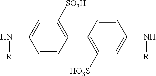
C1=C(N[R])C=CC(C2=C([HO3S])C=C(N[R])C=C2)=C1[SO3H]
